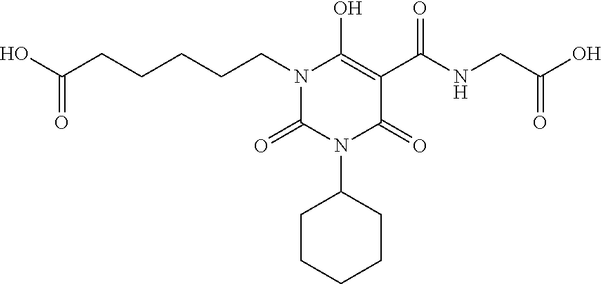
C(CN1C(=O)N(C2CCCCC2)C(=O)C(C(NCC(O)=O)=O)=C1O)CCCC(O)=O
